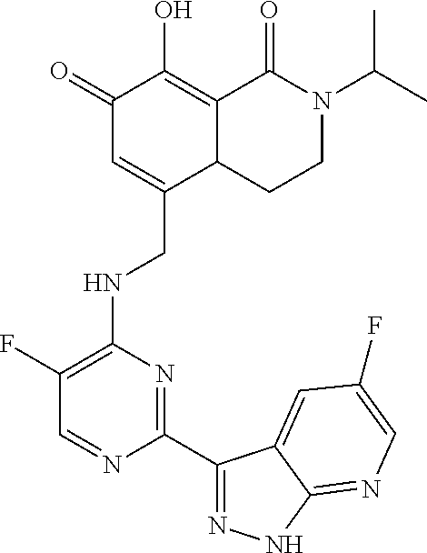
C1(F)=C(NCC2=CC(=O)C(O)=C3C2CCN(C(C)C)C3=O)N=C(C2=NNC3=NC=C(F)C=C23)N=C1
